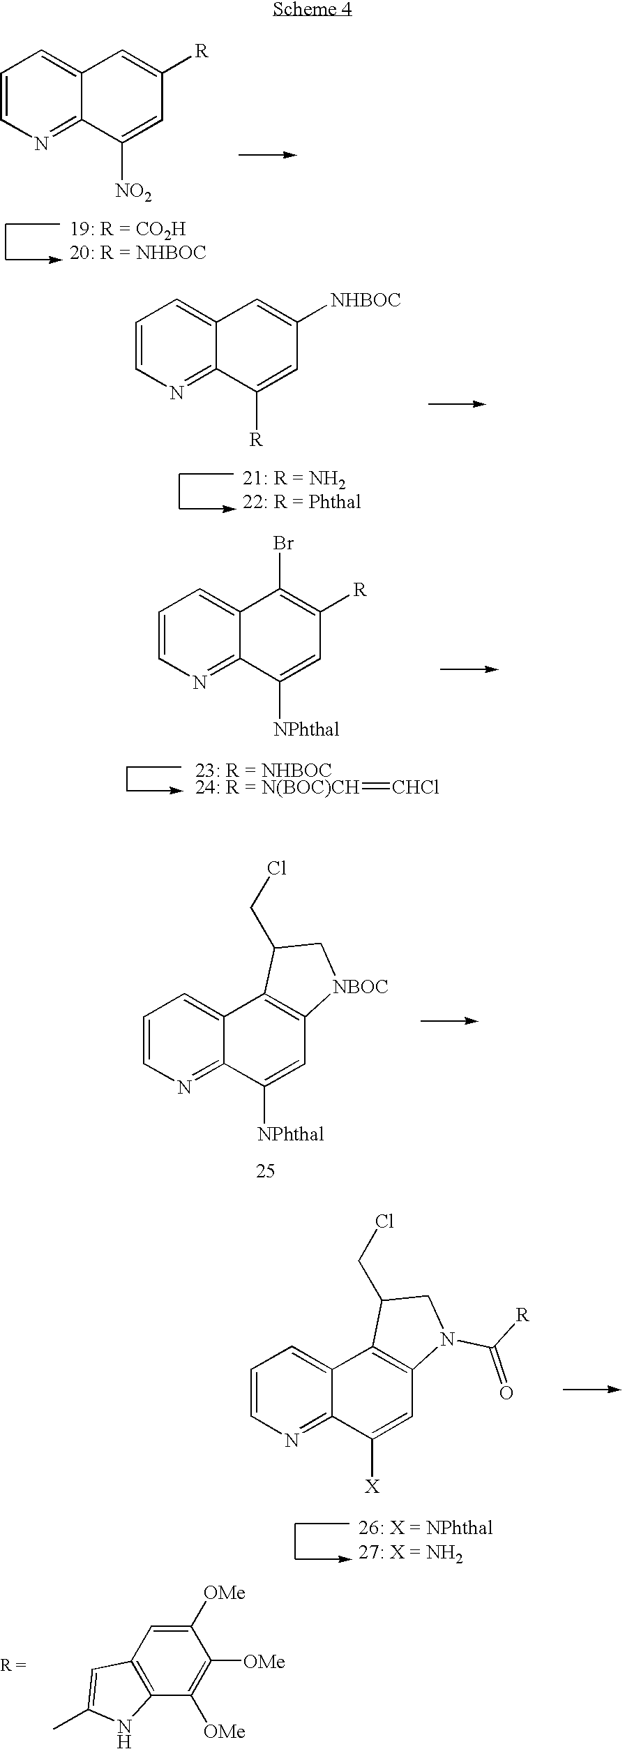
C1=CN=C2C(=C1)C=C([R])C=C2[NO2].C1=CN=C2C(=C1)C=C([NHBOC])C=C2[R].C1=CN=C2C(=C1)C1=C(C=C2[NPhthal])[NBOC]CC1CCl.C1=CN=C2C(=C1)C1=C(C=C2[X])N(C([R])=O)CC1CCl.C1([OMe])=CC2=C(C([OMe])=C1[OMe])NC(C)=C2.C1=CN=C2C(=C1)C(Br)=C([R])C=C2[NPhthal].[23: R = NHBOC24: R = N(BOC)CH]=[CHCl]
